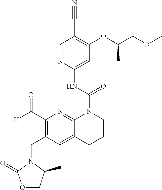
C1=NC(NC(=O)N2C3=NC(C([H])=O)=C(CN4C(=O)OCC4C)C=C3CCC2)=CC(OC(COC)C)=C1C#N
